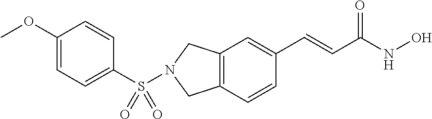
C1(S(N2CC3=C(C=CC(C=CC(NO)=O)=C3)C2)(=O)=O)=CC=C(OC)C=C1
